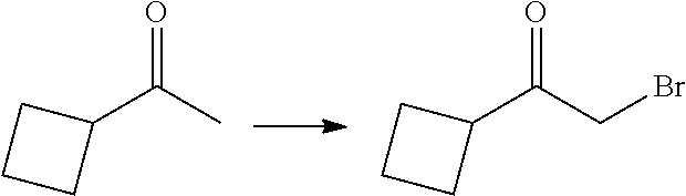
O=C(C)C1CCC1.O=C(CBr)C1CCC1
